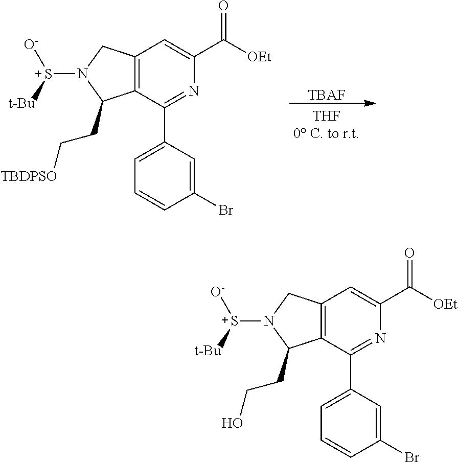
[TBAF].C12=C(C(C3=CC=CC(Br)=C3)=NC(C([OEt])=O)=C1)C(CC[TBDPSO])N([S+]([t-Bu])[O-])C2.C12=C(C(C3=CC=CC(Br)=C3)=NC(C([OEt])=O)=C1)C(CCO)N([S+]([t-Bu])[O-])C2
